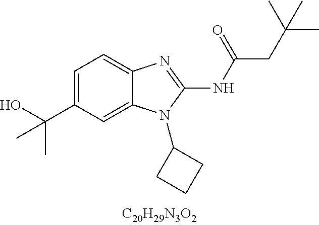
C1=C(C(O)(C)C)C=C2C(=C1)N=C(NC(CC(C)(C)C)=O)N2C1CCC1
